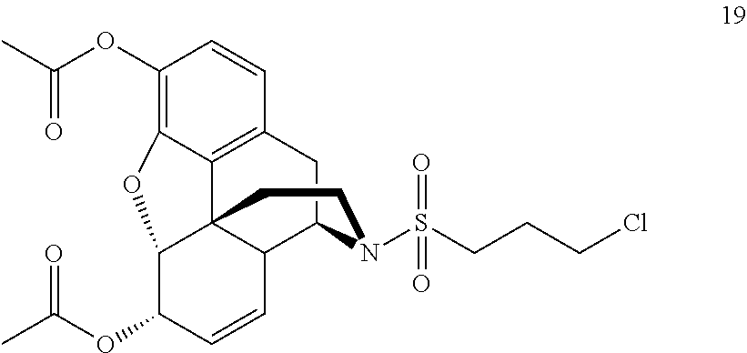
C1(OC(C)=O)=C2C3=C(C=C1)CC1C4C3(C(C(OC(C)=O)C=C4)O2)CCN1S(CCCCl)(=O)=O
